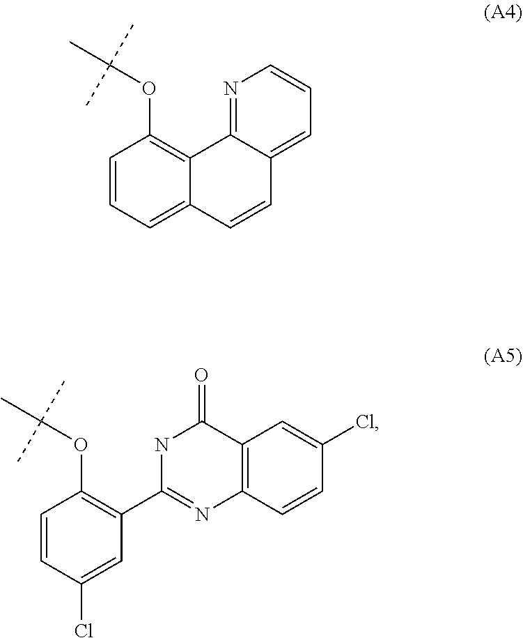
C1=CC(Cl)=CC(C2=NC3=C(C(=O)N2)C=C(Cl)C=C3)=C1OC(C)(C)C.C1=CC=C2C(=C1OC(C)(C)C)C1=NC=CC=C1C=C2
